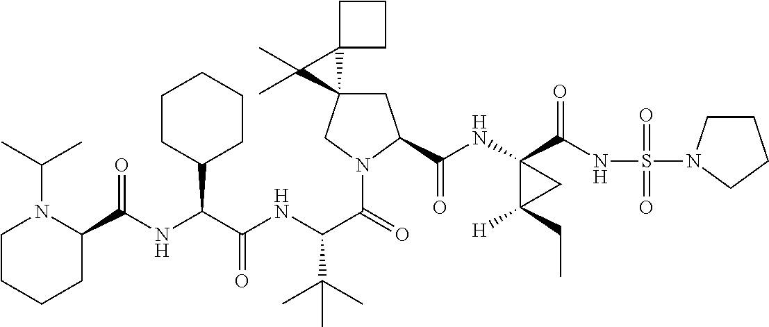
C1C2(CN(C(=O)C(NC(C(NC(=O)C3N(C(C)C)CCCC3)C3CCCCC3)=O)C(C)(C)C)C1C(NC1(C(NS(=O)(=O)N3CCCC3)=O)C([H])(CC)C1)=O)C1(C2(C)C)CCC1
